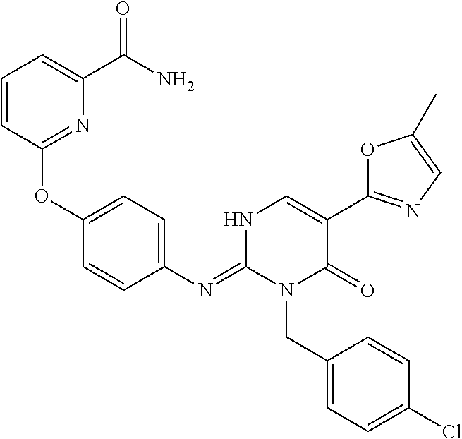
C1(N=C2N(CC3=CC=C(Cl)C=C3)C(=O)C(C3=NC=C(C)O3)=CN2)=CC=C(OC2=NC(C(N)=O)=CC=C2)C=C1
